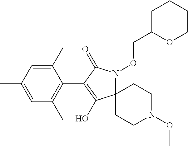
C12(N(OCC3OCCCC3)C(=O)C(C3=C(C)C=C(C)C=C3C)=C1O)CCN(OC)CC2
